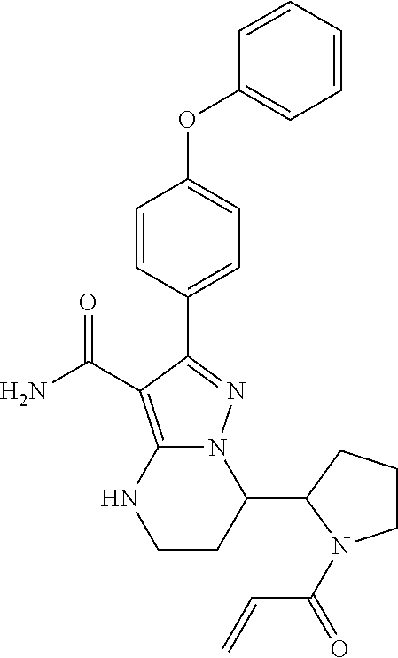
C1=CC=C(OC2=CC=C(C3=NN4C(=C3C(=O)N)NCCC4C3N(C(C=C)=O)CCC3)C=C2)C=C1
